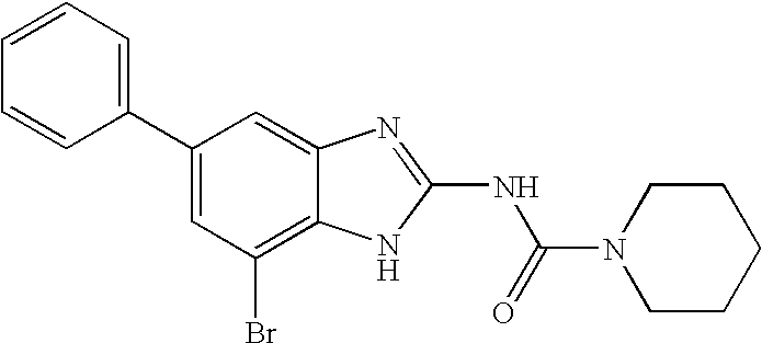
C1=CC=CC(C2=CC(Br)=C3C(=C2)N=C(NC(N2CCCCC2)=O)N3)=C1
